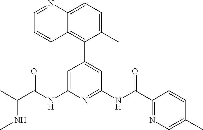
C1=C(NC(C(C)NC)=O)N=C(NC(C2=NC=C(C)C=C2)=O)C=C1C1=C2C(=CC=C1C)N=CC=C2
